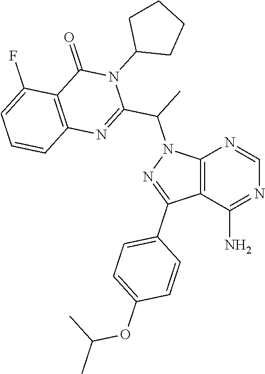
C12=C(C(N)=NC=N1)C(C1=CC=C(OC(C)C)C=C1)=NN2C(C)C1=NC2=C(C(=O)N1C1CCCC1)C(F)=CC=C2
